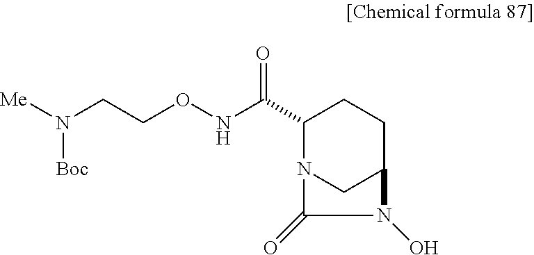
C1(C(NOCCN([Me])[Boc])=O)N2CC(CC1)N(O)C2=O
